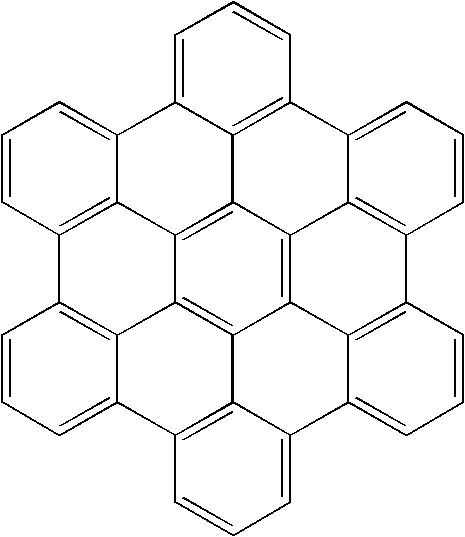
C1=CC2=C3C(=C1)C1=CC=CC4=C1C1=C3C3=C5C6=C1C1=C(C7=C6C(=CC=C7)C6=CC=CC(=C56)C5=CC=CC2=C35)C=CC=C14
